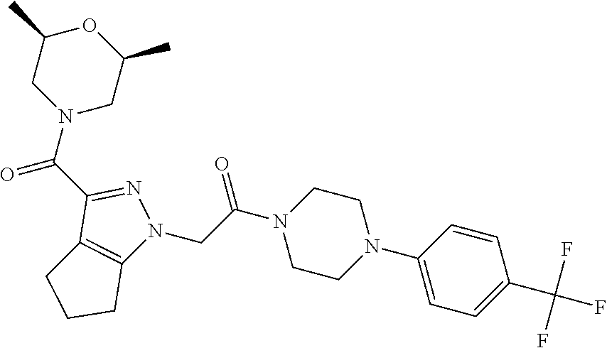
C1(C(N2CC(C)OC(C)C2)=O)=NN(CC(N2CCN(C3=CC=C(C(F)(F)F)C=C3)CC2)=O)C2=C1CCC2
